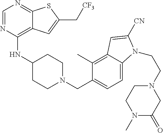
C1=NC(NC2CCN(CC3=CC=C4C(=C3C)C=C([CN])N4CCN3CC(=O)N(C)CC3)CC2)=C2C(=N1)SC(C[CF3])=C2
